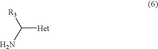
C([Het])(N)[R3]
